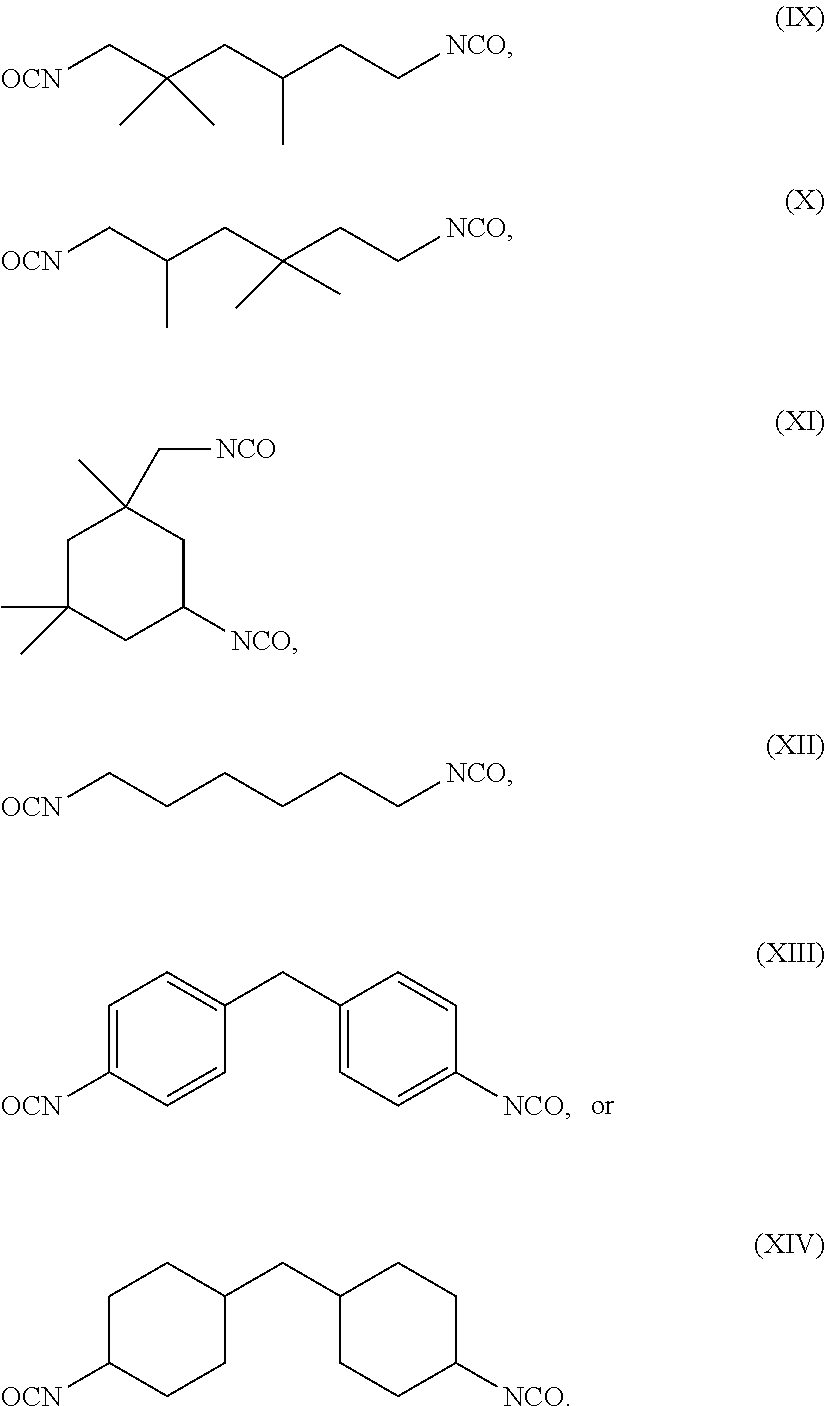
C1(CC2=CC=C([NCO])C=C2)=CC=C([OCN])C=C1.[OCN]CC(CC(CC[NCO])C)(C)C.[OCN]CC(CC(CC[NCO])(C)C)C.C1C(C)(C)CC([NCO])CC1(C[NCO])C.[OCN]CCCCCC[NCO].C1(CC2CCC([NCO])CC2)CCC([OCN])CC1
